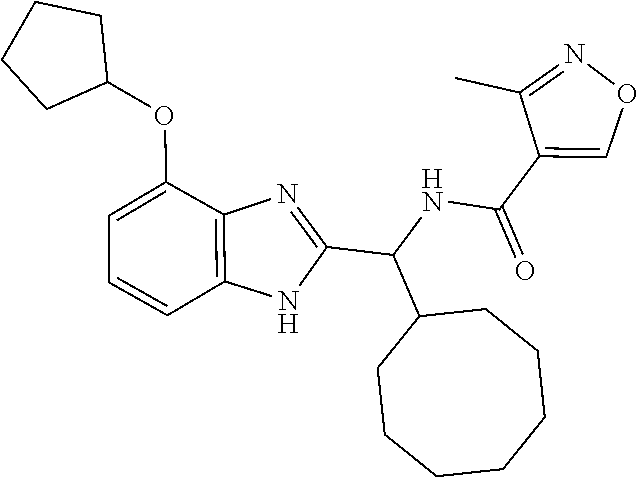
C1=CC2=C(C(OC3CCCC3)=C1)N=C(C(NC(=O)C1=CON=C1C)C1CCCCCCC1)N2
